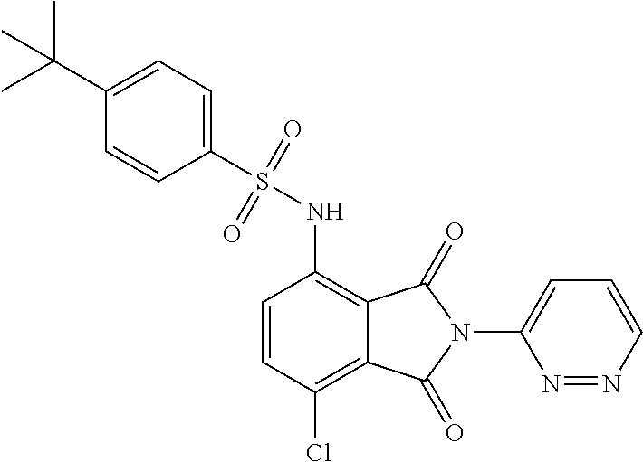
C1=CC(Cl)=C2C(=C1NS(=O)(=O)C1=CC=C(C(C)(C)C)C=C1)C(=O)N(C1=CC=CN=N1)C2=O
